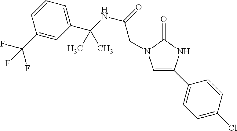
C1(C(F)(F)F)=CC(C(NC(=O)CN2C=C(C3=CC=C(Cl)C=C3)NC2=O)(C)C)=CC=C1
